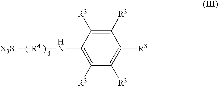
N([R4][X3Si])C1=C([R3])C([R3])=C([R3])C([R3])=C1[R3]
